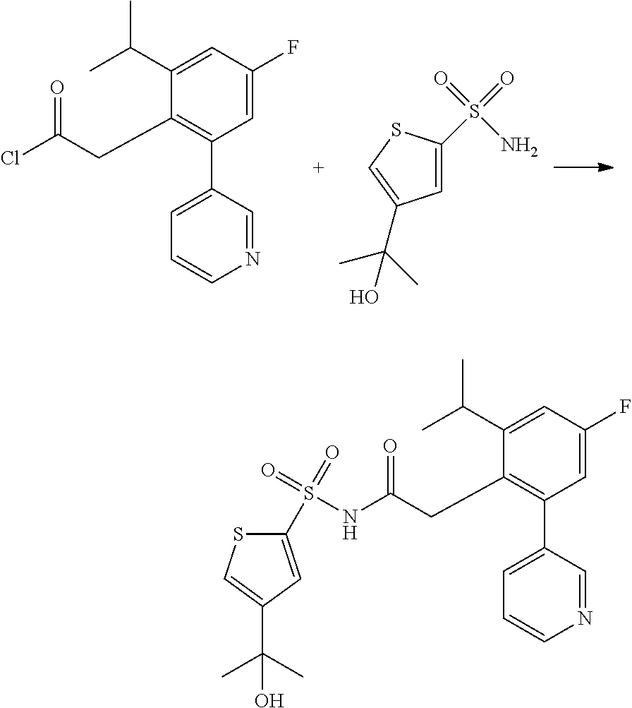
C1=C(F)C=C(C(C)C)C(CC(=O)Cl)=C1C1=CC=CN=C1.C1(S(=O)(=O)N)=CC(C(C)(C)O)=CS1.C1=C(F)C=C(C(C)C)C(CC(=O)NS(=O)(=O)C2=CC(C(C)(C)O)=CS2)=C1C1=CC=CN=C1
